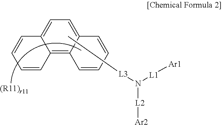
C12=C3C(=CC=C1C=CC=C2)C=CC=C3.C[L3]N([L2][Ar2])[L1][Ar1]
